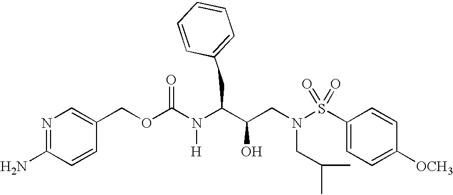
N1=C(N)C=CC(COC(N(C(C(CN(S(C2=CC=C([OCH3])C=C2)(=O)=O)CC(C)C)O)CC2=CC=CC=C2)[H])=O)=C1
